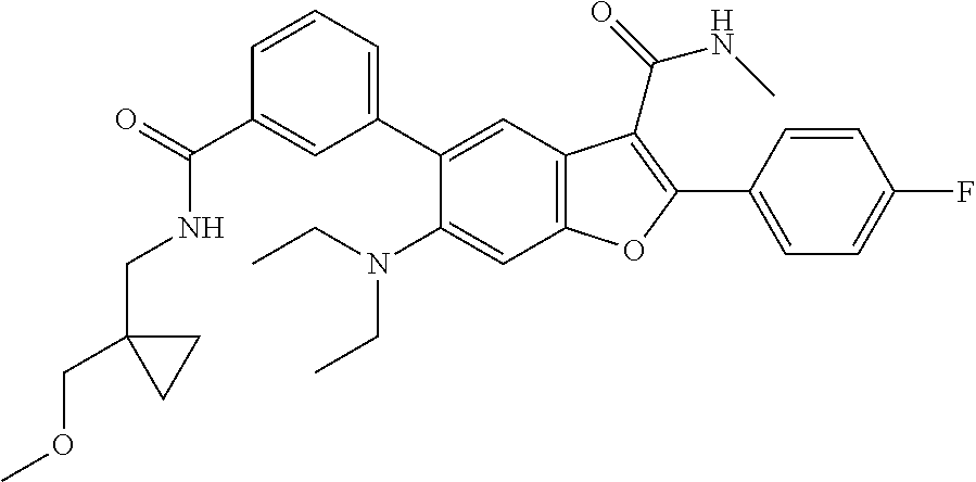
C1(C(=O)NCC2(COC)CC2)=CC(C2=CC3=C(C=C2N(CC)CC)OC(C2=CC=C(F)C=C2)=C3C(=O)NC)=CC=C1
